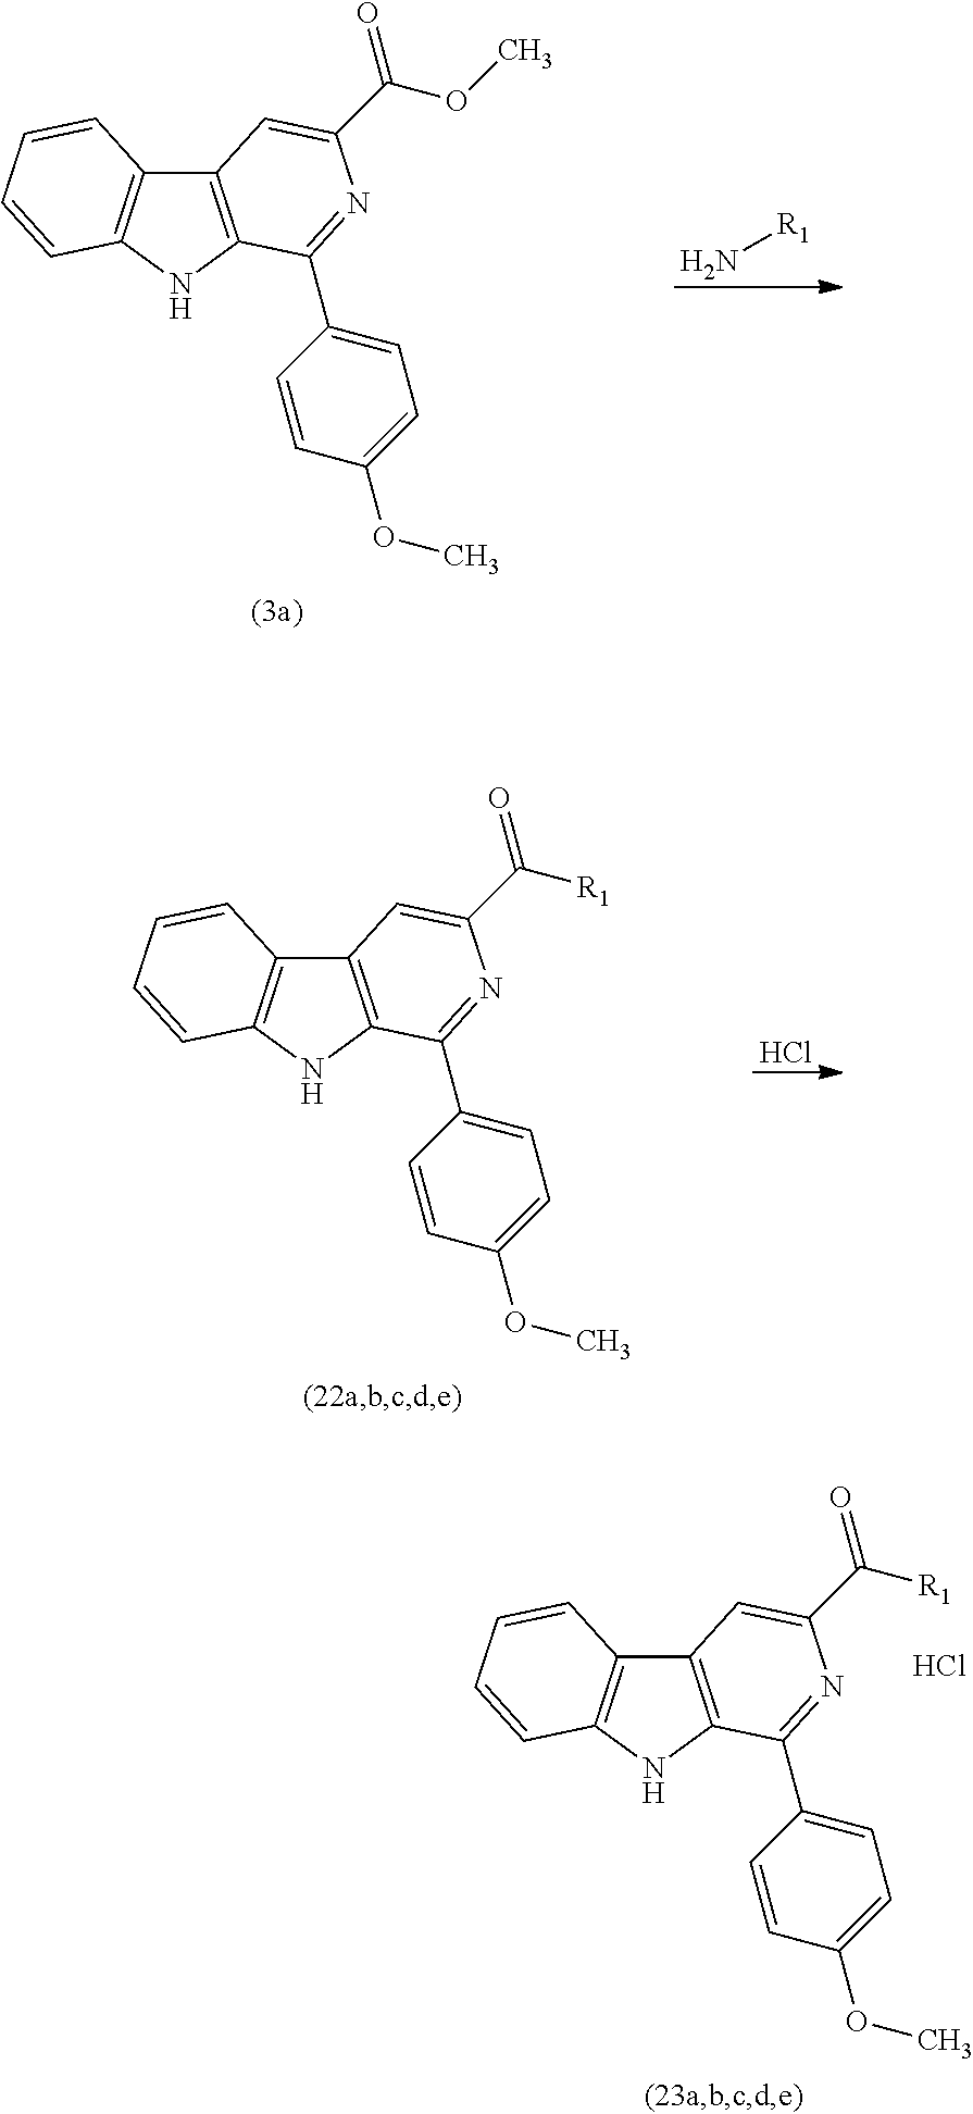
C12=C(NC3=C1C=CC=C3)C(C1=CC=C(OC)C=C1)=NC(C([R1])=O)=C2.Cl.N[R1].C12=C(NC3=C1C=CC=C3)C(C1=CC=C(OC)C=C1)=NC(C(OC)=O)=C2.Cl.C12=C(NC3=C1C=CC=C3)C(C1=CC=C(OC)C=C1)=NC(C([R1])=O)=C2
